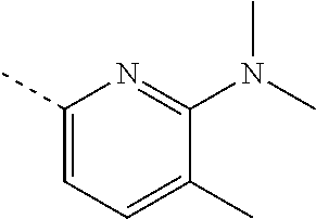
C1(C)=CC=C(C)C(N(C)C)=N1
